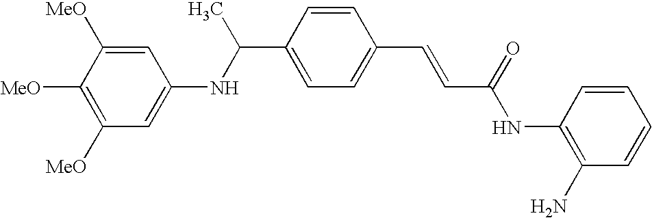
C(C1=CC=C(C=CC(NC2=C(N)C=CC=C2)=O)C=C1)(NC1=CC([MeO])=C([MeO])C([MeO])=C1)C
